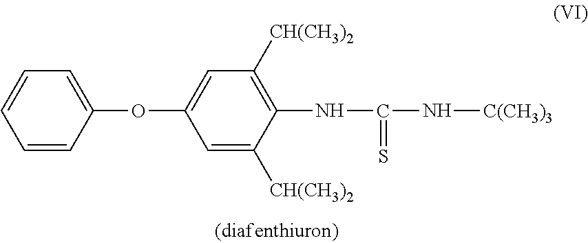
C1=C([CH(CH3)2])C(NC(=S)N[C(CH3)3])=C([CH(CH3)2])C=C1OC1=CC=CC=C1
